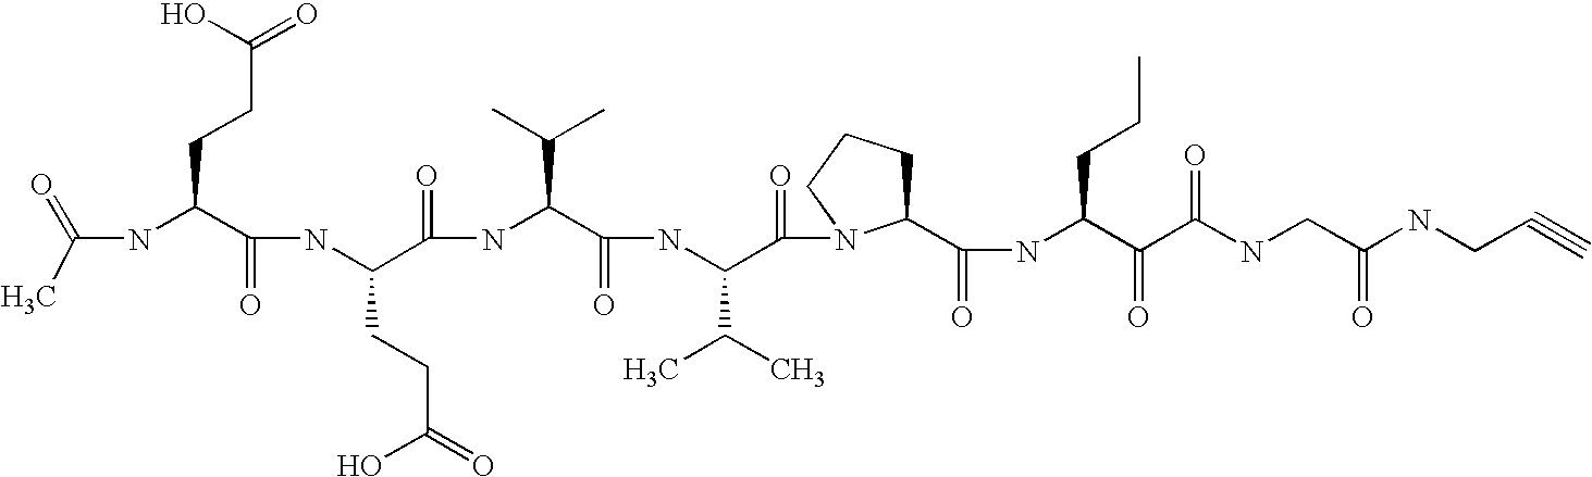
CC(=O)NC(C(NC(C(NC(C(NC(C(=O)N1C(C(NC(C(C(NCC(NCC#C)=O)=O)=O)CCC)=O)CCC1)C(C)C)=O)C(C)C)=O)CCC(O)=O)=O)CCC(=O)O
